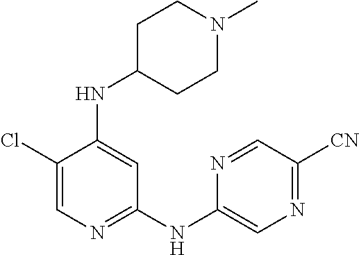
C1(Cl)=CN=C(NC2=CN=C([CN])C=N2)C=C1NC1CCN(C)CC1
